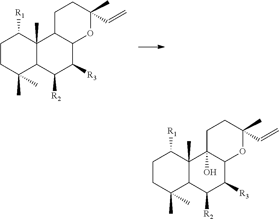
C1CC(C)(C)C2C(C)(C1[R1])C1C(C([R3])C2[R2])OC(C=C)(C)CC1.C1CC(C)(C)C2C(C)(C1[R1])C1(O)C(C([R3])C2[R2])OC(C=C)(C)CC1
